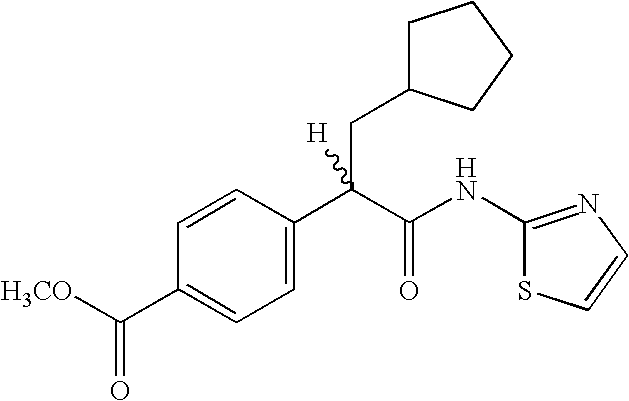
C1=C(C(C(NC2=NC=CS2)=O)(CC2CCCC2)[H])C=CC(C([H3CO])=O)=C1
